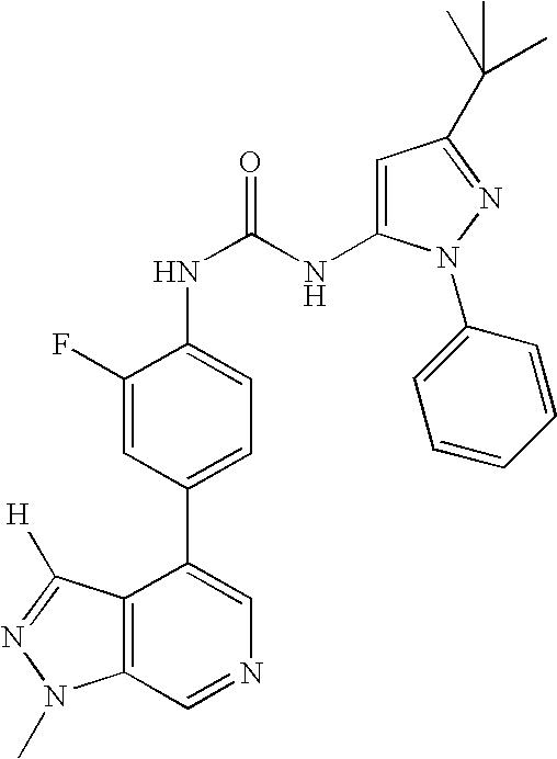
C12=C(C=NC=C1C1=CC=C(NC(NC3=CC(C(C)(C)C)=NN3C3=CC=CC=C3)=O)C(F)=C1)N(C)N=C2[H]
